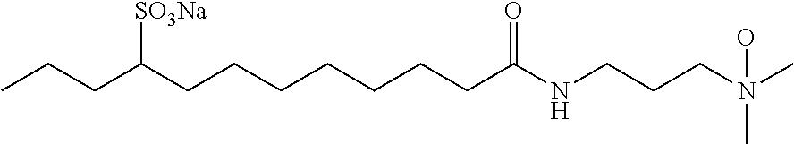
CCCC(CCCCCCCC(NCCCN(C)(C)O)=O)[SO3Na]
